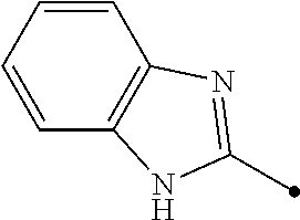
C1=CC=CC2=C1N=C(C)N2
